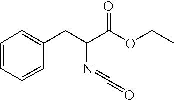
C1=CC=CC(CC(C(OCC)=O)N=C=O)=C1
